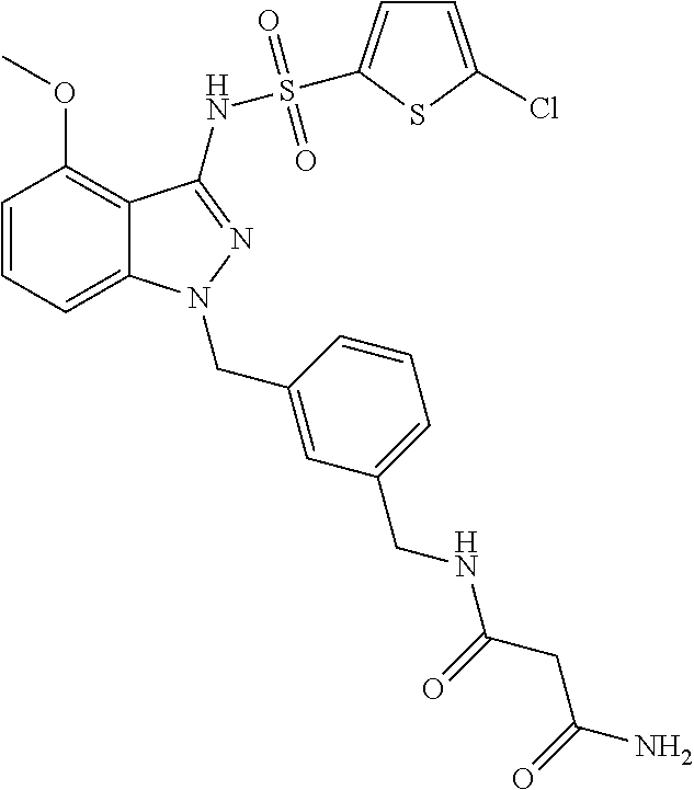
C1=CC=C2C(=C1OC)C(NS(=O)(=O)C1=CC=C(Cl)S1)=NN2CC1=CC(CNC(CC(N)=O)=O)=CC=C1
